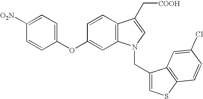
C1(OC2=CC=C([O2N])C=C2)=CC2=C(C=C1)C(C[COOH])=CN2CC1=CSC2=C1C=C(Cl)C=C2
